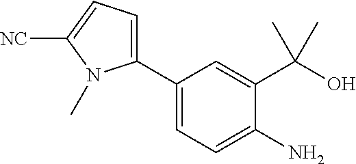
C1(N)=CC=C(C2=CC=C([NC])N2C)C=C1C(O)(C)C
